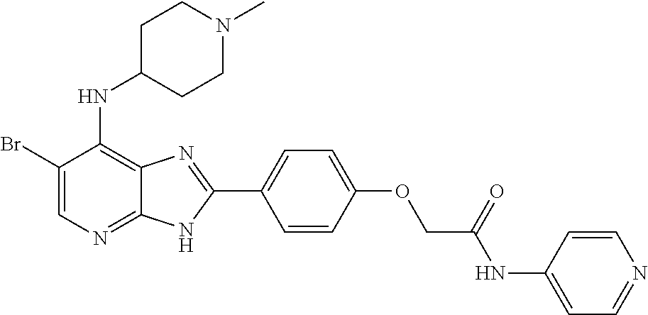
C1(Br)=CN=C2C(=C1NC1CCN(C)CC1)N=C(C1=CC=C(OCC(NC3=CC=NC=C3)=O)C=C1)N2
